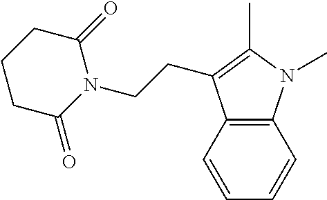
C1=CC2=C(C=C1)N(C)C(C)=C2CCN1C(=O)CCCC1=O
